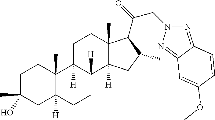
C1C(C)(O)CC2([H])C(C)(C1)C1([H])C([H])(CC2)C2([H])C(C)(CC1)C(C(=O)CN1N=C3C(=N1)C=C(OC)C=C3)C(C)C2
